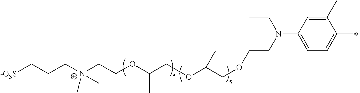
C(N(CCOCC(OCC(OCC[N+](C)(CCC[-O3S])C)C)C)C1=CC=C(C)C(C)=C1)C
